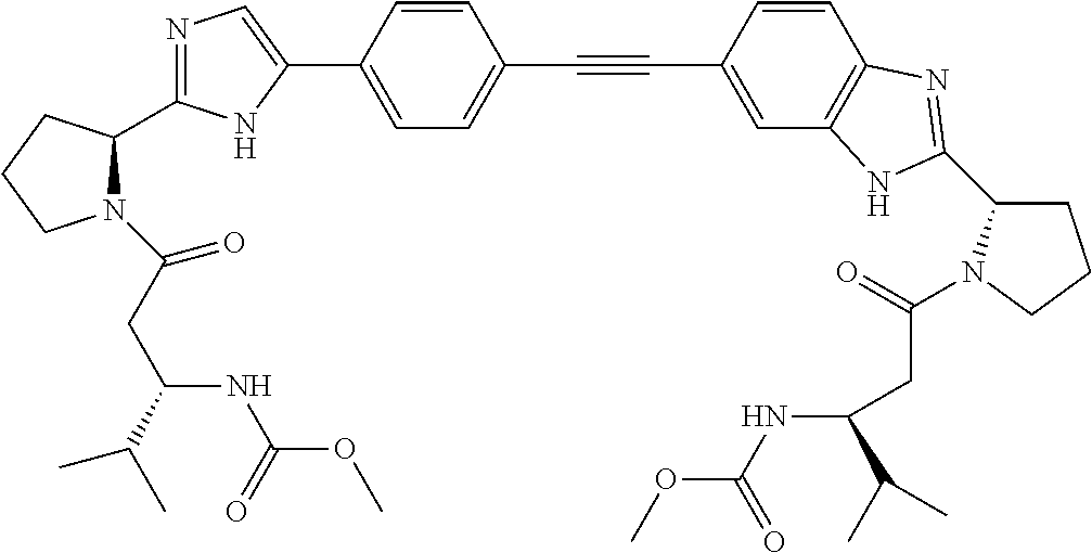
C1=C(C2=CN=C(C3N(C(CC(C(C)C)NC(OC)=O)=O)CCC3)N2)C=CC(C#CC2=CC3=C(C=C2)N=C(C2CCCN2C(=O)CC(NC(OC)=O)C(C)C)N3)=C1
